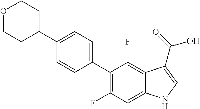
C1(C2CCOCC2)=CC=C(C2=C(F)C=C3C(=C2F)C(C(=O)O)=CN3)C=C1
